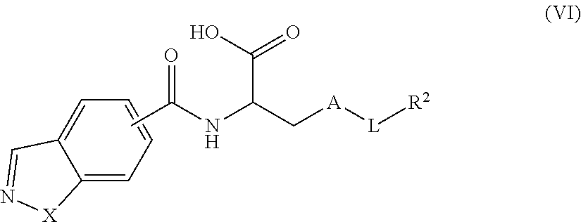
C12=CC=CC=C1C=N[X]2.CC(NC(C[A][L][R2])C(O)=O)=O
